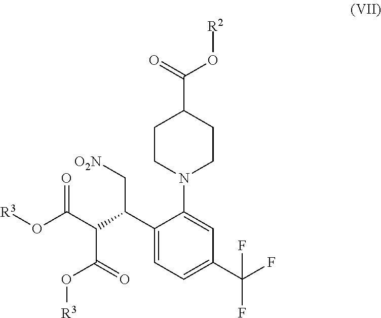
C1CN(C2=CC(C(F)(F)F)=CC=C2C(C(C(=O)O[R3])C(=O)O[R3])C[O2N])CCC1C(O[R2])=O
